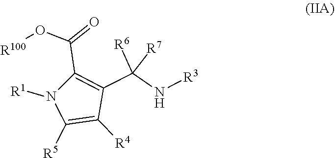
N1([R1])C([R5])=C([R4])C(C([R6])([R7])N[R3])=C1C(=O)O[R100]
